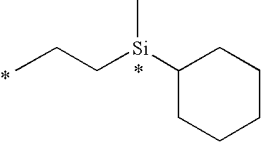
CCC[Si](C1CCCCC1)C
